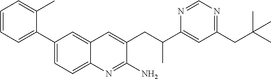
C1(C2=CC=C3C(=C2)C=C(CC(C2=CC(CC(C)(C)C)=NC=N2)C)C(N)=N3)=CC=CC=C1C
